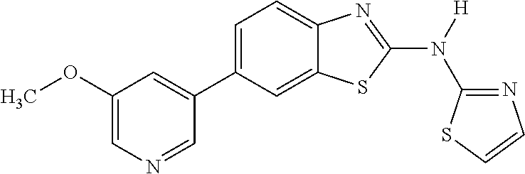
C1(OC)=CN=CC(C2=CC=C3C(=C2)SC(N([H])C2=NC=CS2)=N3)=C1
